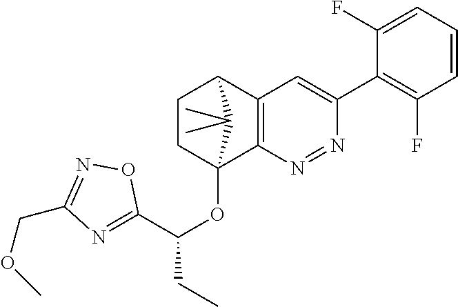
C1CC2(OC(CC)C3=NC(COC)=NO3)C3=C(C1C2(C)C)C=C(C1=C(F)C=CC=C1F)N=N3
